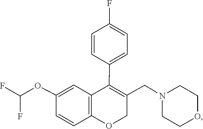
N1(CC2=C(C3=CC=C(F)C=C3)C3=C(C=CC(OC(F)F)=C3)OC2)CCOCC1
